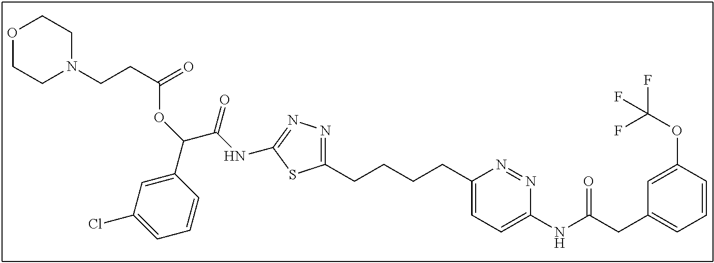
C1(CCCCC2=CC=C(NC(CC3=CC=CC(OC(F)(F)F)=C3)=O)N=N2)=NN=C(NC(C(C2=CC(Cl)=CC=C2)OC(CCN2CCOCC2)=O)=O)S1
